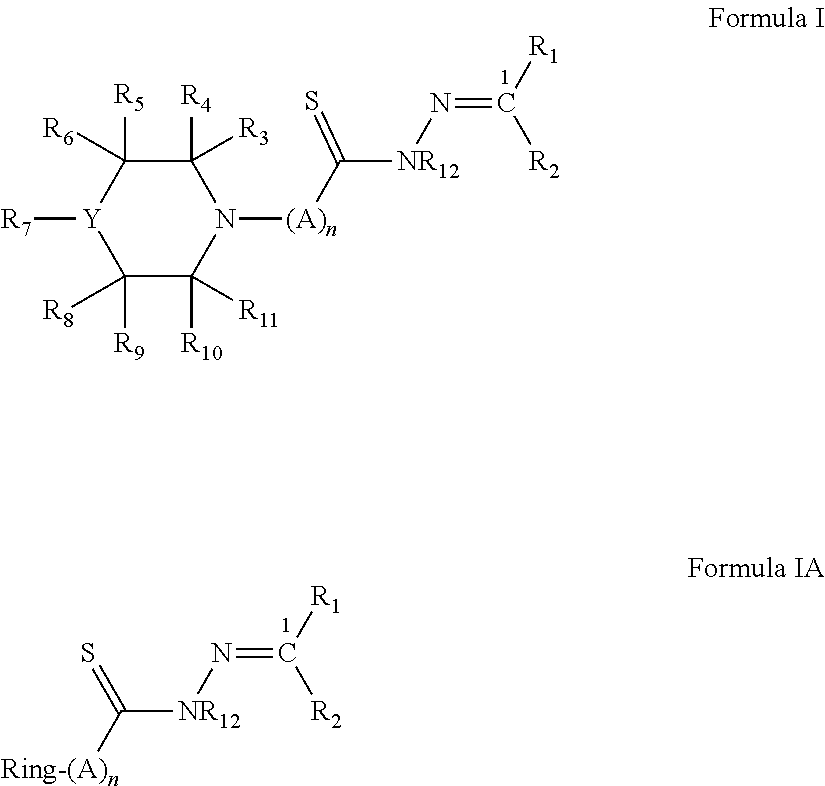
C1([R3])([R4])C([R6])([R5])[Y]([R7])C([R8])([R9])C([R11])([R10])N1[(A)n]C([NR12]N=C([R1])[R2])=S.C([NR12]N=C([R2])[R1])([Ring-(A)n])=S
